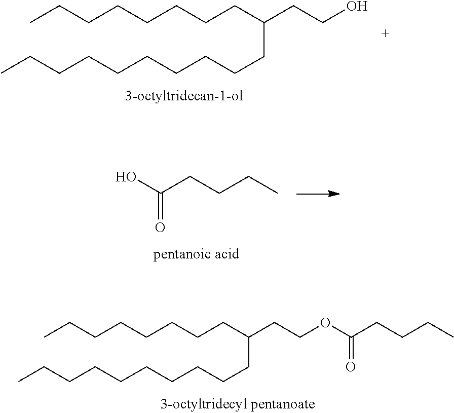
CCCCCCCCC(CCO)CCCCCCCCCC.CCCCCCCCC(CCOC(=O)CCCC)CCCCCCCCCC.OC(=O)CCCC
